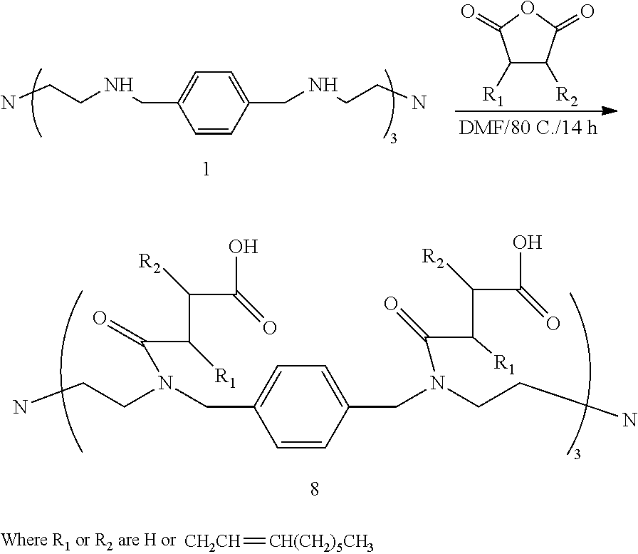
C1=CC(CNCCN)=CC=C1CNCCN.C1([R1])C([R2])C(=O)OC1=O.C1=CC(CN(CCN)C(C(C(C(O)=O)[R2])[R1])=O)=CC=C1CN(CCN)C(C(C(C(O)=O)[R2])[R1])=O.[CH2CH]=[CH(CH2)5CH3]
